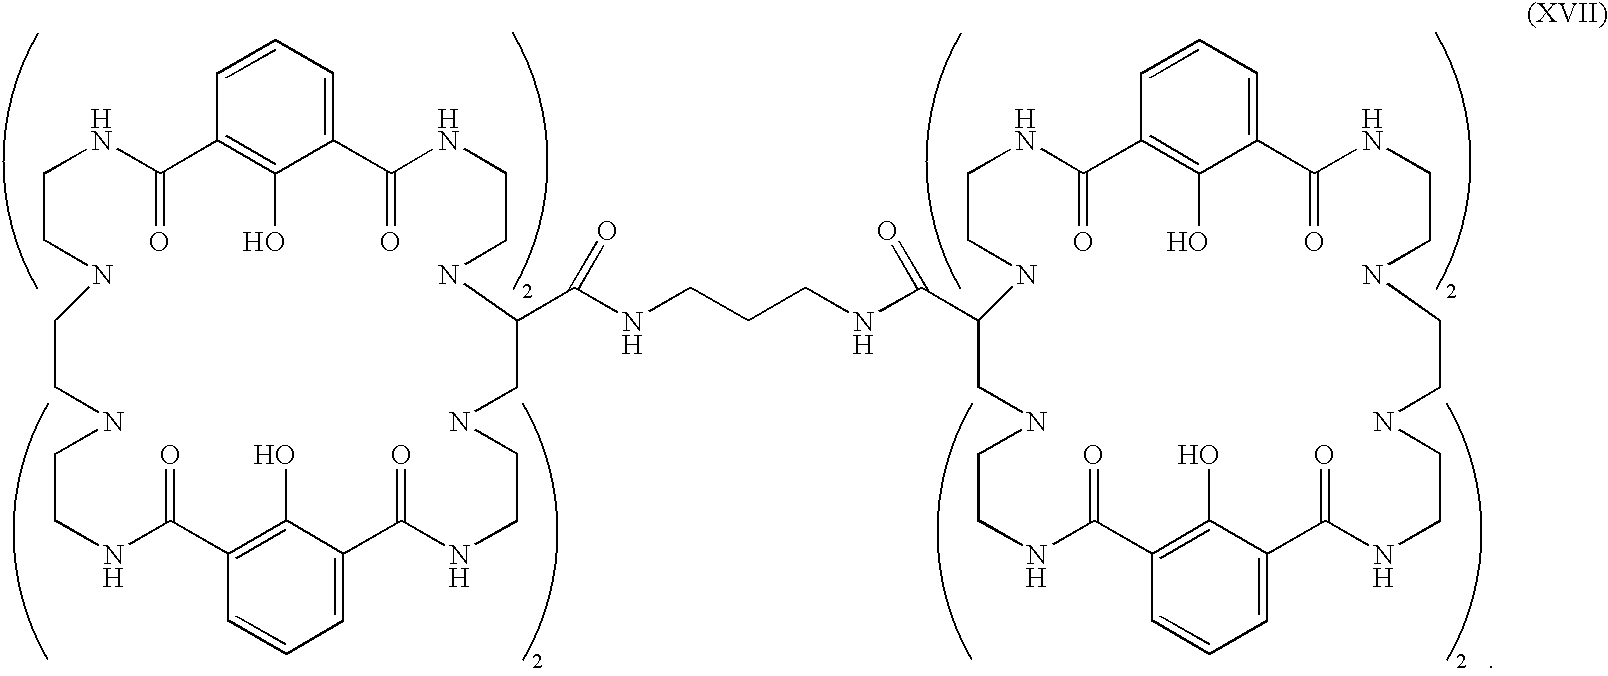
C12=CC=CC(=C1O)C(=O)NCCNCCNCCNC(=O)C1=C(O)C(=CC=C1)C(=O)NCCNCC(C(NCCCNC(=O)C1NCCNC(=O)C3=C(O)C(=CC=C3)C(=O)NCCNCCNCCNC(=O)C3=CC=CC(=C3O)C(=O)NCCNC1)=O)NCCNC2=O
